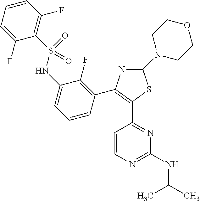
N1=C(N2CCOCC2)SC(C2=NC(NC(C)C)=NC=C2)=C1C1=C(F)C(NS(C2=C(F)C=CC=C2F)(=O)=O)=CC=C1
